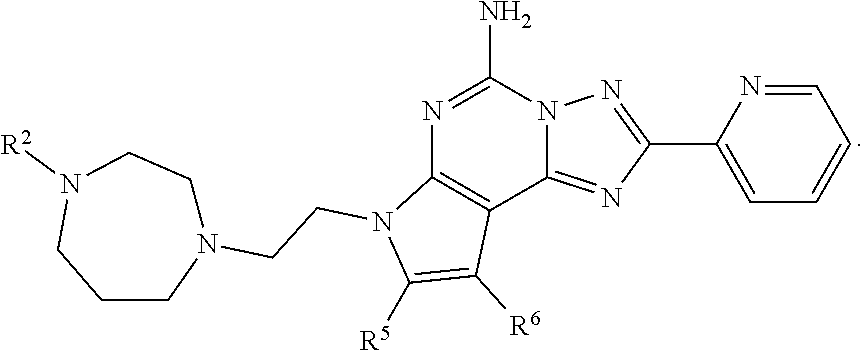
N1=C(N)N2C(=NC(C3=CC=CC=N3)=N2)C2=C1N(CCN1CCN([R2])CCC1)C([R5])=C2[R6]
